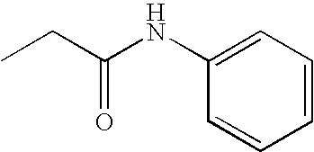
CCC(NC1=CC=CC=C1)=O
